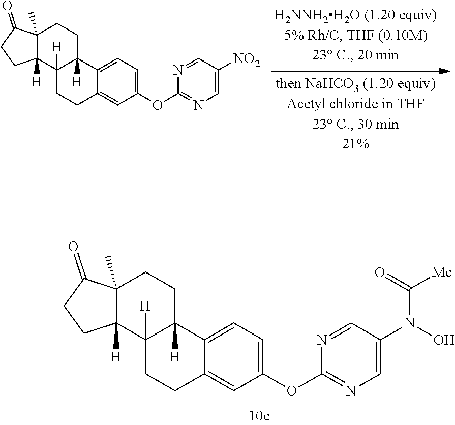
N1=CC(N(C([Me])=O)O)=CN=C1OC1=CC=C2C(=C1)CCC1([H])C2([H])CCC2(C)C1([H])CCC2=O.N1=CC([NO2])=CN=C1OC1=CC=C2C(=C1)CCC1([H])C2([H])CCC2(C)C1([H])CCC2=O
